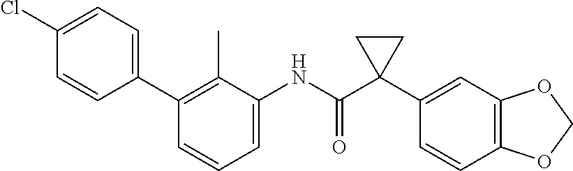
C1=C(NC(C2(C3=CC4=C(C=C3)OCO4)CC2)=O)C(C)=C(C2=CC=C(Cl)C=C2)C=C1
